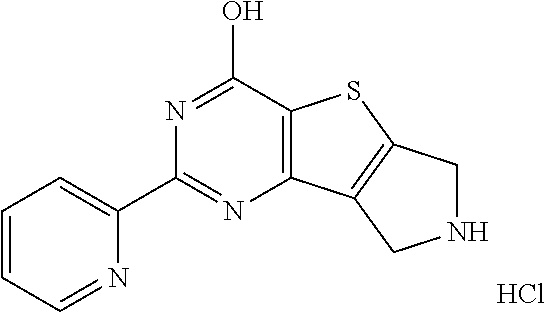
N1=C(C2=CC=CC=N2)N=C(O)C2=C1C1=C(S2)CNC1.Cl
